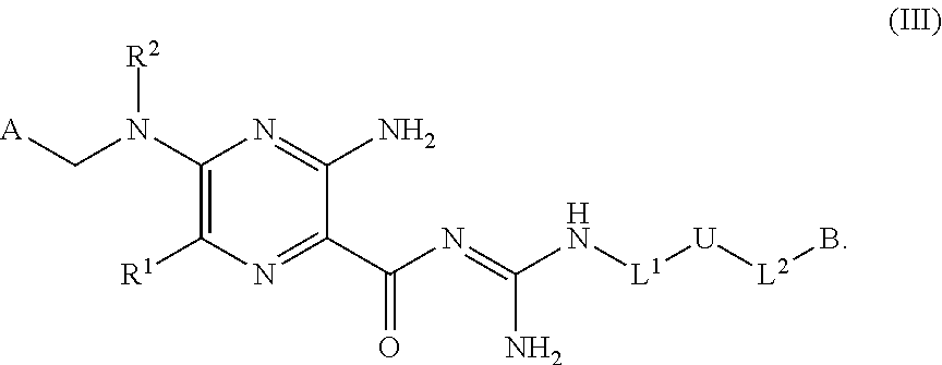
C1(N(C[A])[R2])=C([R1])N=C(C(N=C(N[L1][U][L2]B)N)=O)C(N)=N1
